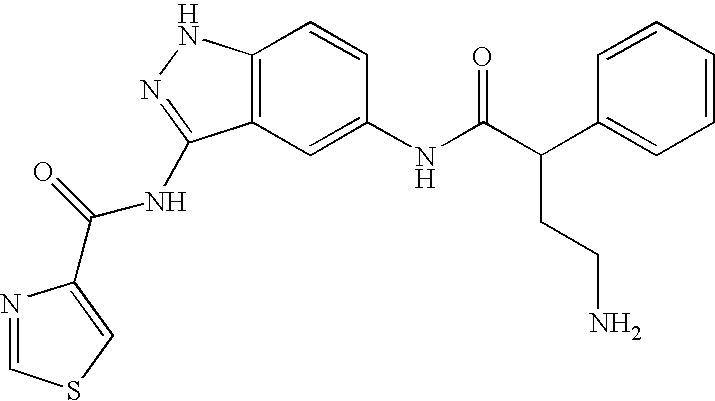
C12=C(C=C(NC(C(C3=CC=CC=C3)CCN)=O)C=C1)C(NC(=O)C1=CSC=N1)=NN2
